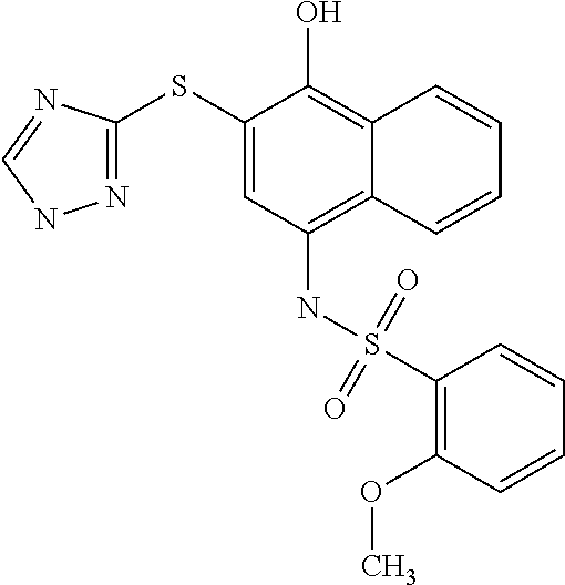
C1(SC2=NNC=N2)=CC(NS(C2=C(OC)C=CC=C2)(=O)=O)=C2C(=C1O)C=CC=C2
